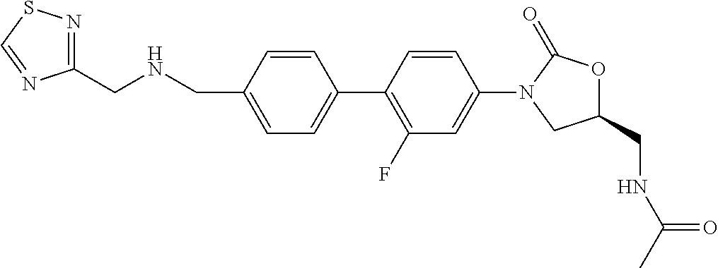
C1(CNC(C)=O)OC(=O)N(C2=CC(F)=C(C3=CC=C(CNCC4=NSC=N4)C=C3)C=C2)C1
